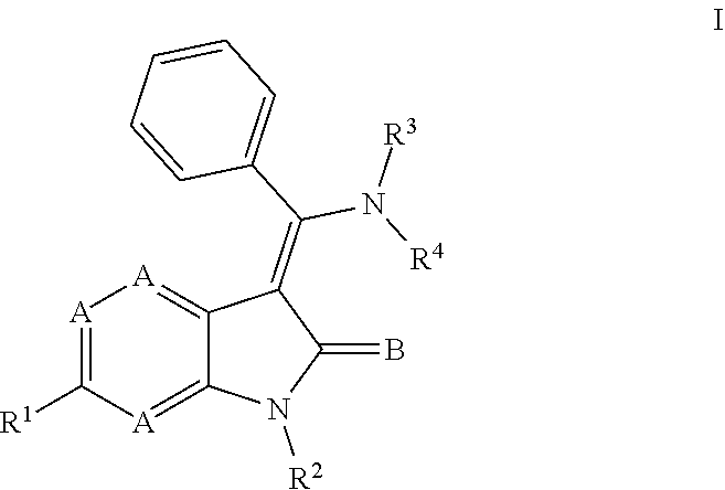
[A]1=C([R1])[A]=C2C(=[A]1)C(=C(C1=CC=CC=C1)N([R4])[R3])C(=B)N2[R2]
